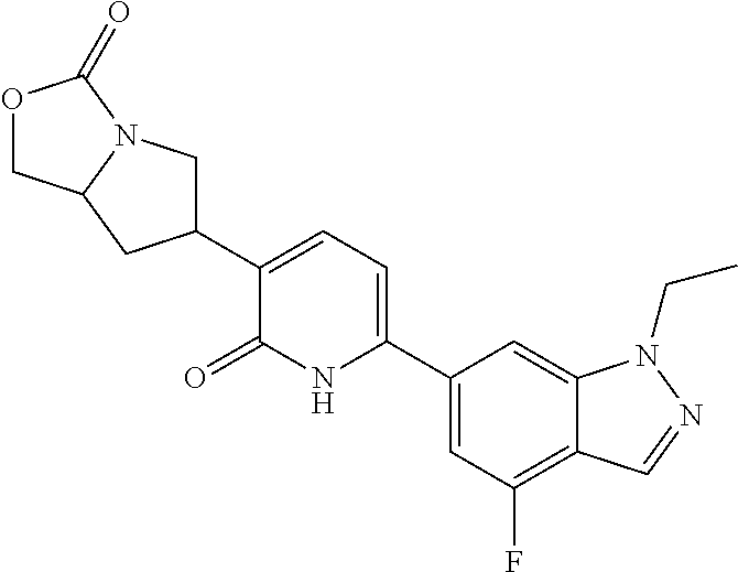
C1(C2=CC=C(C3CC4COC(=O)N4C3)C(=O)N2)=CC(F)=C2C(=C1)N(CC)N=C2
